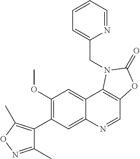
C1(OC)=C(C2=C(C)ON=C2C)C=C2C(=C1)C1=C(C=N2)OC(=O)N1CC1=CC=CC=N1
